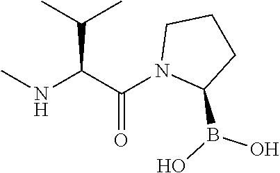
N(C(C(N1C(B(O)O)CCC1)=O)C(C)C)C
